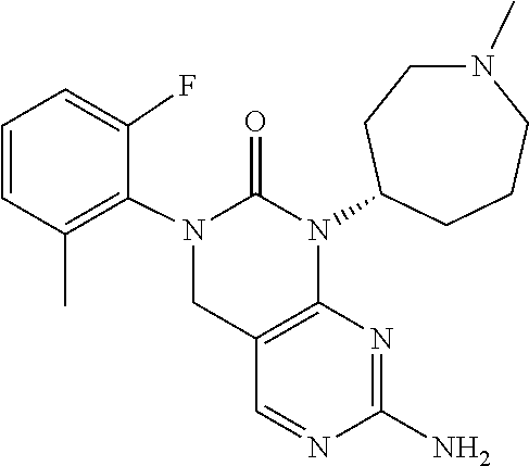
N1=CC2=C(N=C1N)N(C1CCN(C)CCC1)C(=O)N(C1=C(C)C=CC=C1F)C2
